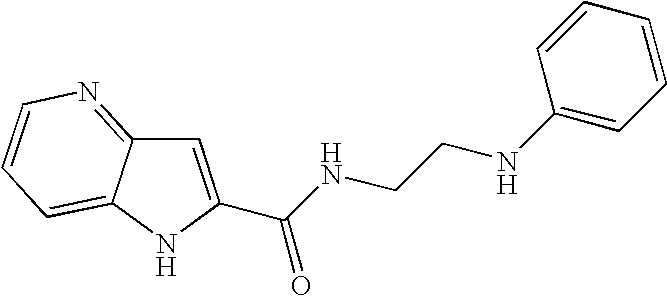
C(C1=CC2=NC=CC=C2N1)(NCCNC1=CC=CC=C1)=O
